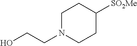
C1N(CCO)CCC([SO2Me])C1
